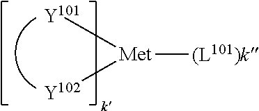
[Y102][Met]([(L101)k])[Y101]
